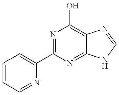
C1=CC=NC(C2=NC(O)=C3C(=N2)NC=N3)=C1
